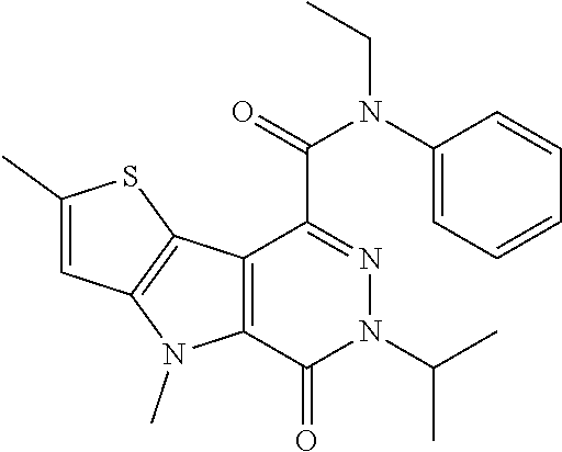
C12=C(C(=O)N(C(C)C)N=C1C(N(C1=CC=CC=C1)CC)=O)N(C)C1=C2SC(C)=C1
